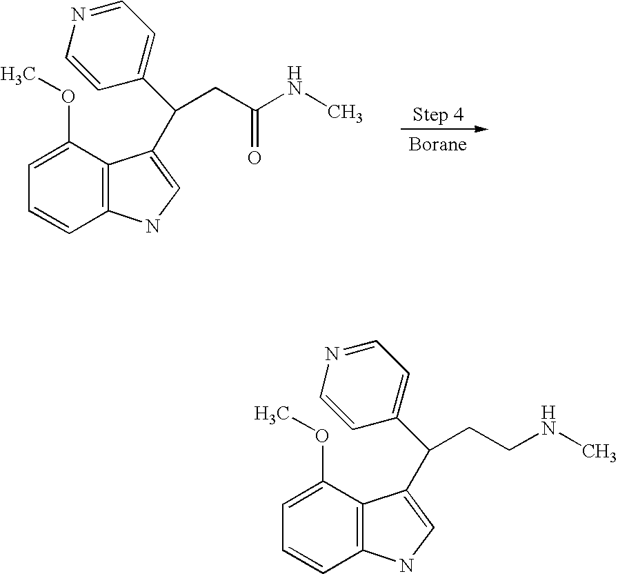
C1=C(OC)C2=C(C=C1)NC=C2C(C1=CC=NC=C1)CC(NC)=O.C1=C(OC)C2=C(C=C1)NC=C2C(C1=CC=NC=C1)CCNC
